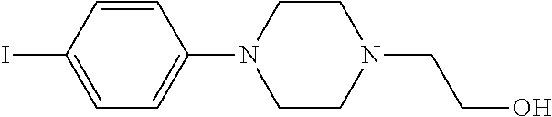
C1=CC(I)=CC=C1N1CCN(CCO)CC1
